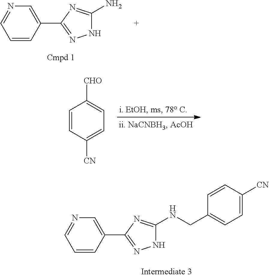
C1=CC(C2=NNC(N)=N2)=CN=C1.C1=CC([CN])=CC=C1[CHO].C1=CC(C2=NNC(NCC3=CC=C([CN])C=C3)=N2)=CN=C1
